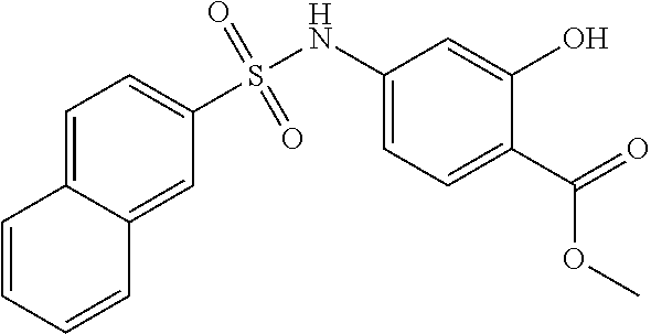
C12=CC=C(S(NC3=CC=C(C(=O)OC)C(O)=C3)(=O)=O)C=C1C=CC=C2
